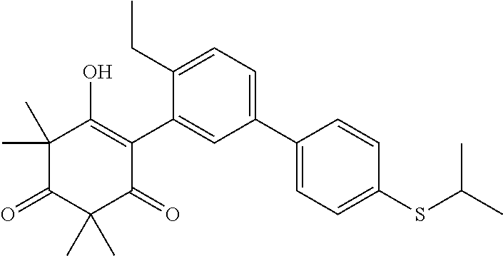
C1(C)(C)C(=O)C(C)(C)C(=O)C(C2=CC(C3=CC=C(SC(C)C)C=C3)=CC=C2CC)=C1O
